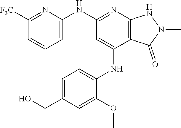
N(C1=NC2=C(C(NC3=CC=C(CO)C=C3OC)=C1)C(=O)N(C)N2)C1=CC=CC([F3C])=N1
